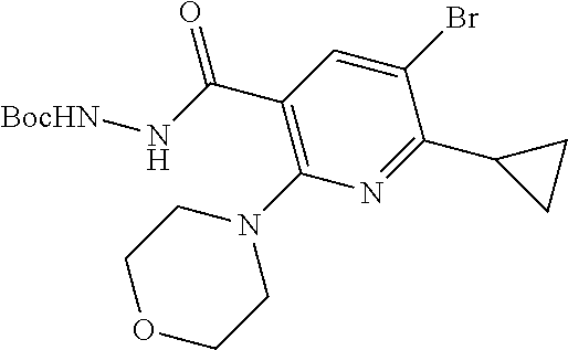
C1OCCN(C2=C(C(N[BocHN])=O)C=C(Br)C(C3CC3)=N2)C1
